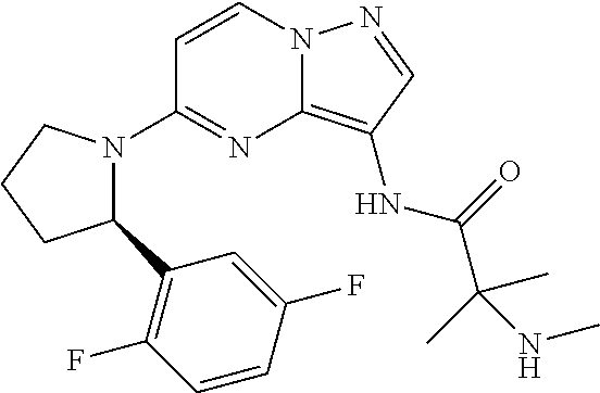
C1=CN2C(=C(NC(=O)C(C)(C)NC)C=N2)N=C1N1C(C2=C(F)C=CC(F)=C2)CCC1
